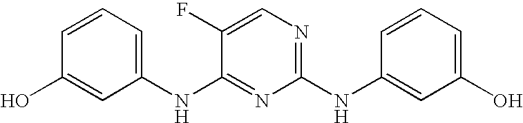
C1(NC2=NC(NC3=CC(O)=CC=C3)=NC=C2F)=CC=CC(O)=C1
